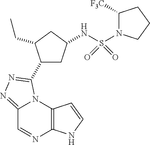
C12=C(N3C(=NN=C3C3CC(NS(=O)(=O)N4C([F3C])CCC4)CC3CC)C=N1)C=CN2
